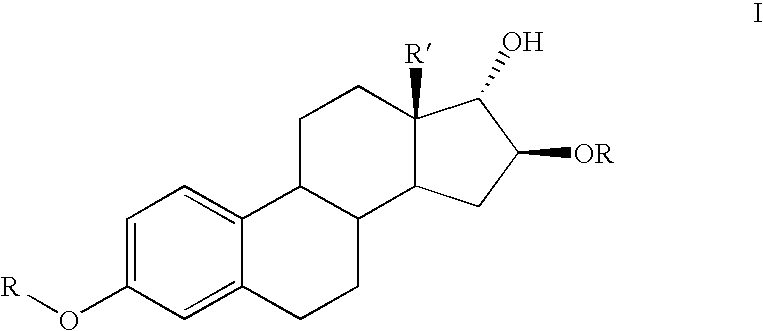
C1=C(O[R])C=C2C(=C1)C1C(CC2)C2C([R])(CC1)C(O)C([OR])C2
